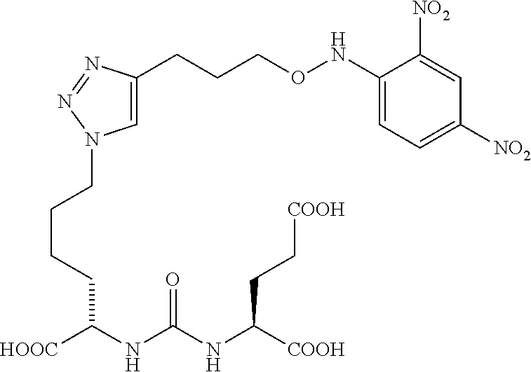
C1=C(CCCONC2=CC=C([NO2])C=C2[NO2])N=NN1CCCCC(NC(NC([COOH])CC[COOH])=O)[HOOC]
